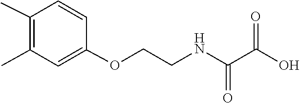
C1=CC(OCCNC(=O)C(O)=O)=CC(C)=C1C
